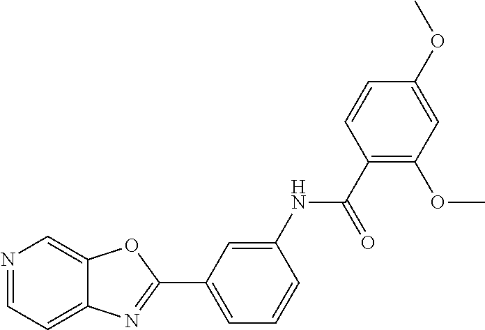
N1=CC=C2C(=C1)OC(C1=CC=CC(NC(C3=C(OC)C=C(OC)C=C3)=O)=C1)=N2
